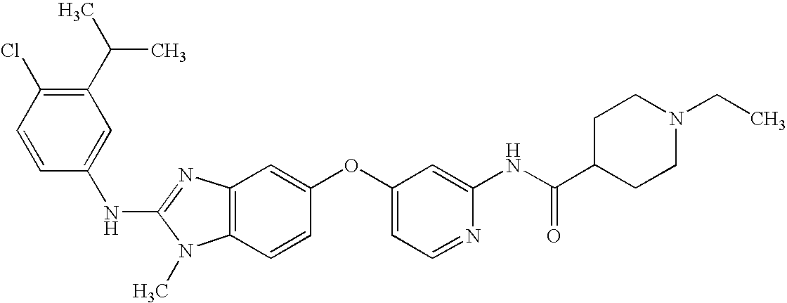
C1(C(C)C)=C(Cl)C=CC(NC2=NC3=C(N2C)C=CC(OC2=CC=NC(NC(C4CCN(CC)CC4)=O)=C2)=C3)=C1
